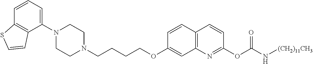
C1=CC2=C(C(N3CCN(CCCCOC4=CC5=C(C=C4)C=CC(OC(N[(CH2)11CH3])=O)=N5)CC3)=C1)C=CS2
